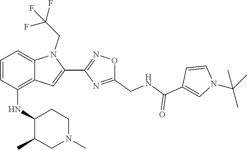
C1=CC(C(=O)NCC2=NC(C3=CC4=C(NC5C(C)CN(C)CC5)C=CC=C4N3CC(F)(F)F)=NO2)=CN1C(C)(C)C
